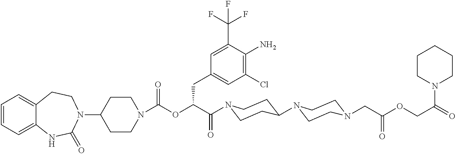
C1(N2CCC3=CC=CC=C3NC2=O)CCN(C(OC(C(=O)N2CCC(N3CCN(CC(OCC(N4CCCCC4)=O)=O)CC3)CC2)CC2=CC(Cl)=C(N)C(C(F)(F)F)=C2)=O)CC1
